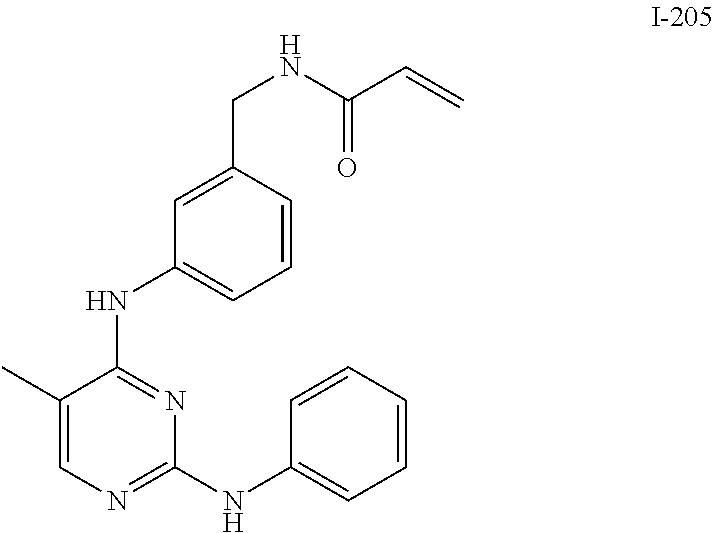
C1(C)=CN=C(NC2=CC=CC=C2)N=C1NC1=CC=CC(CNC(C=C)=O)=C1
